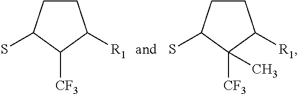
C1CC(S)C([CF3])C1[R1].C1CC(S)C([CF3])(C)C1[R1]
